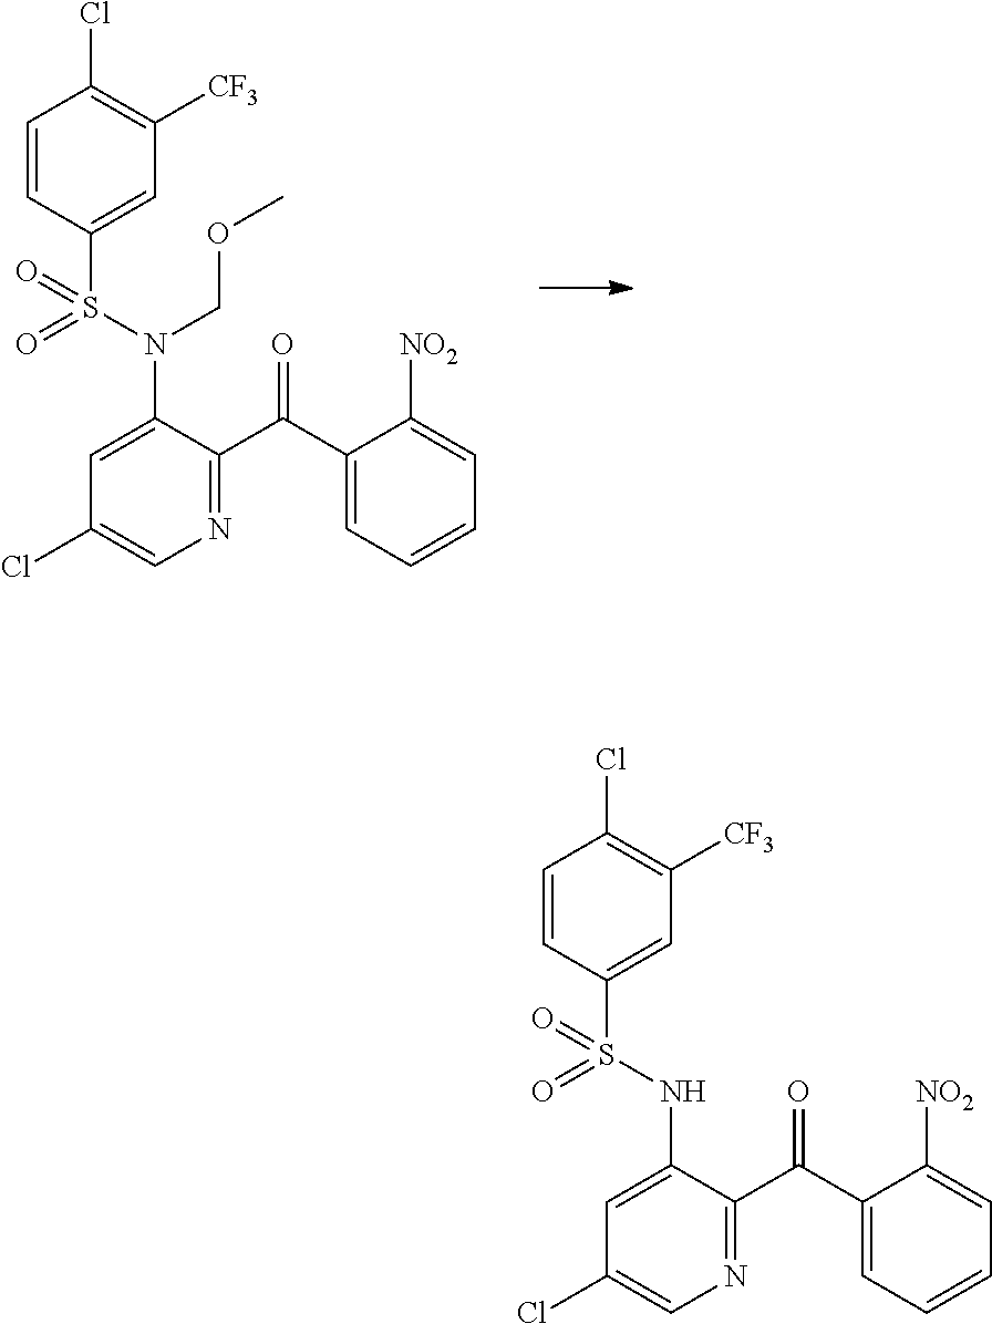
C1=CC(S(=O)(=O)N(COC)C2=CC(Cl)=CN=C2C(C2=CC=CC=C2[NO2])=O)=CC([CF3])=C1Cl.C1=CC(S(=O)(=O)NC2=CC(Cl)=CN=C2C(C2=CC=CC=C2[NO2])=O)=CC([CF3])=C1Cl
